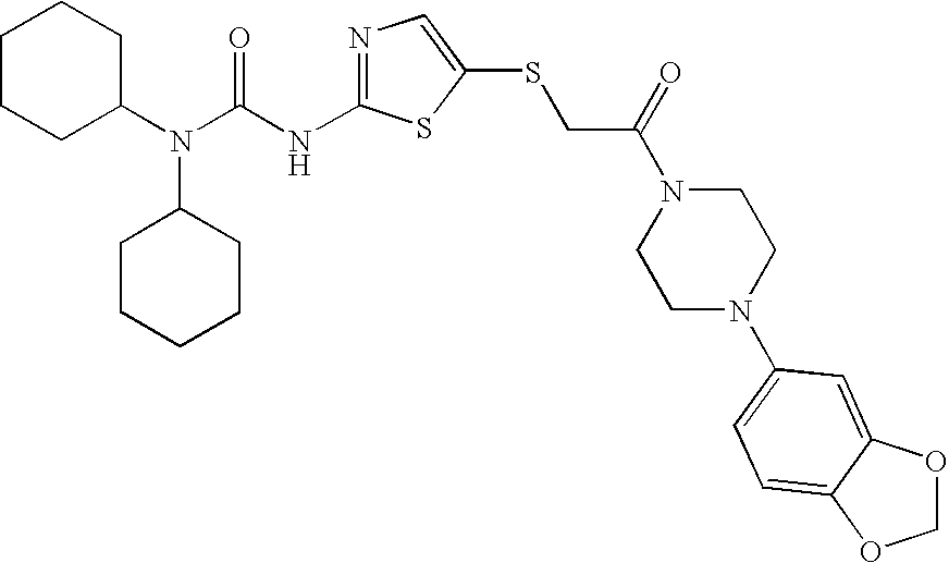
C1CCC(N(C(NC2=NC=C(SCC(N3CCN(C4=CC=C5C(=C4)OCO5)CC3)=O)S2)=O)C2CCCCC2)CC1
